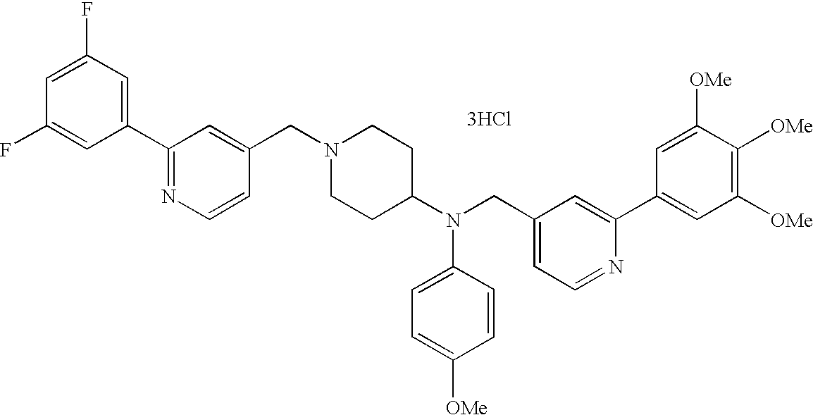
C1(F)=CC(F)=CC(C2=NC=CC(CN3CCC(N(CC4=CC=NC(C5=CC([OMe])=C([OMe])C([OMe])=C5)=C4)C4=CC=C([OMe])C=C4)CC3)=C2)=C1.[3HCl]
